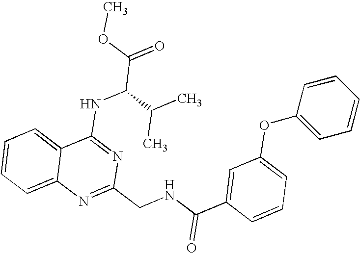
C12=CC=CC=C1N=C(CNC(C1=CC(OC3=CC=CC=C3)=CC=C1)=O)N=C2NC(C(=O)OC)C(C)C
